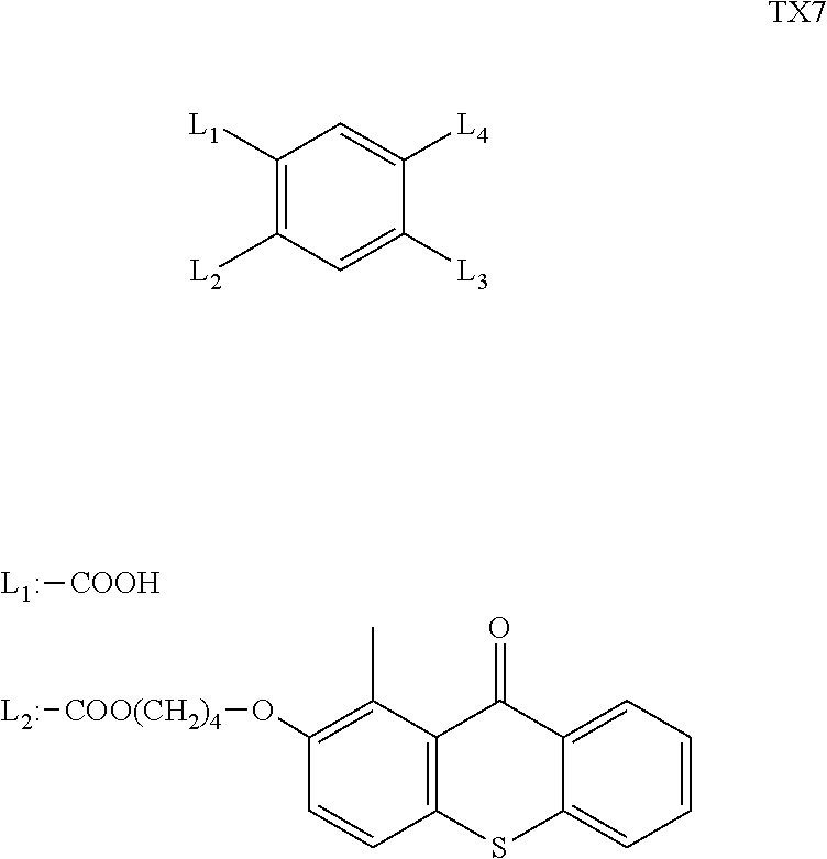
[L1:][COOH].[L2:][COO(CH2)4]OC1=C(C)C2=C(C=C1)SC1=CC=CC=C1C2=O.C1([L1])=C([L2])C=C([L3])C([L4])=C1.[TX7]
